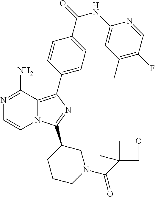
N12C(=C(C3=CC=C(C(=O)NC4=CC(C)=C(F)C=N4)C=C3)N=C1C1CCCN(C(C3(C)COC3)=O)C1)C(N)=NC=C2
